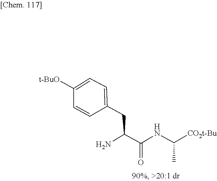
C(NC(C(N)CC1=CC=C([t-BuO])C=C1)=O)(C)[CO2t-Bu]
